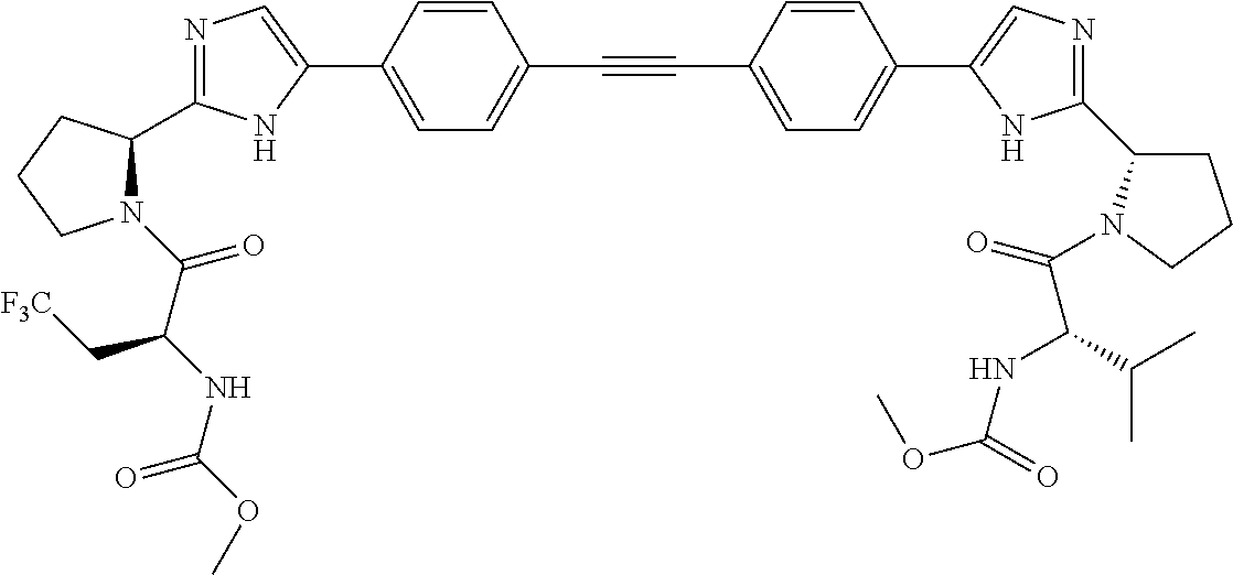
N1=C(C2N(C(=O)C(NC(OC)=O)C[F3C])CCC2)NC(C2=CC=C(C#CC3=CC=C(C4=CN=C(C5CCCN5C(=O)C(C(C)C)NC(=O)OC)N4)C=C3)C=C2)=C1
